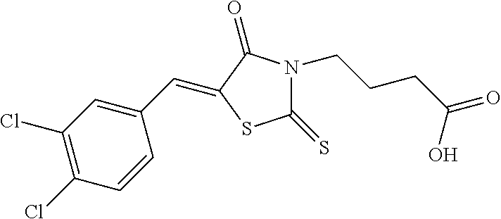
C(C1=CC(Cl)=C(Cl)C=C1)=C1C(=O)N(CCCC(=O)O)C(=S)S1
